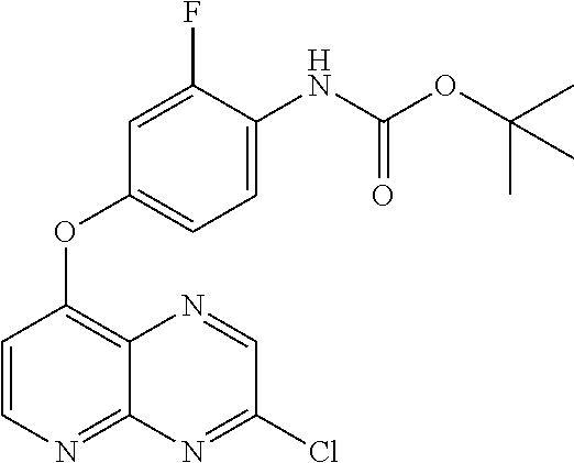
C1=CN=C2C(=C1OC1=CC=C(NC(OC(C)(C)C)=O)C(F)=C1)N=CC(Cl)=N2
